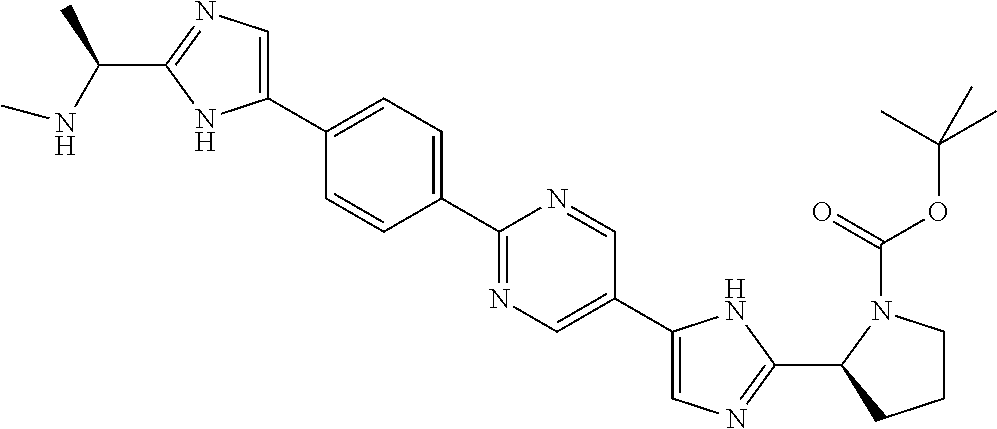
C1(C2=CC=C(C3=CN=C(C(NC)C)N3)C=C2)=NC=C(C2=CN=C(C3CCCN3C(=O)OC(C)(C)C)N2)C=N1
